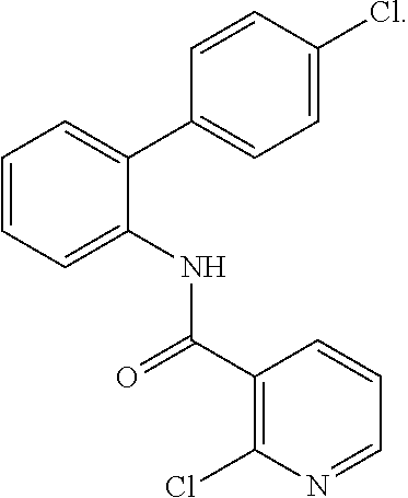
C1=NC(Cl)=C(C(=O)NC2=CC=CC=C2C2=CC=C(Cl)C=C2)C=C1
